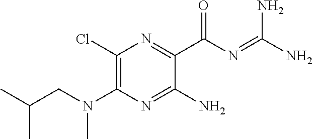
C1(Cl)=C(N(CC(C)C)C)N=C(N)C(C(N=C(N)N)=O)=N1
